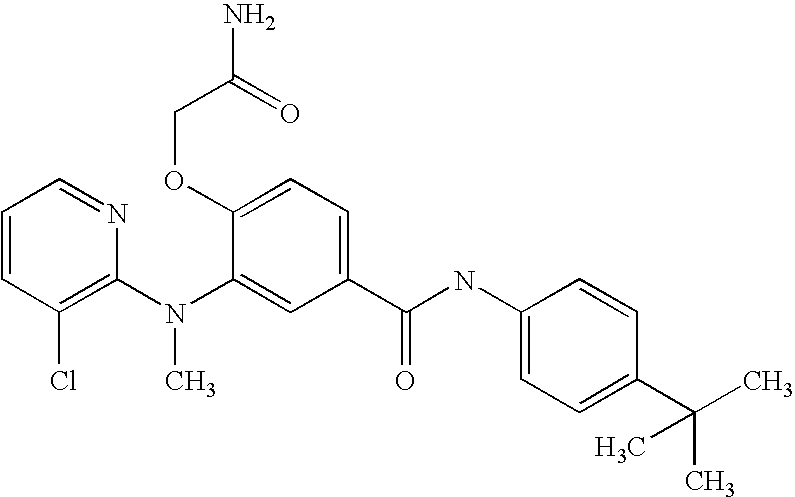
C1=CC(Cl)=C(N(C2=CC(C(NC3=CC=C(C(C)(C)C)C=C3)=O)=CC=C2OCC(N)=O)C)N=C1
